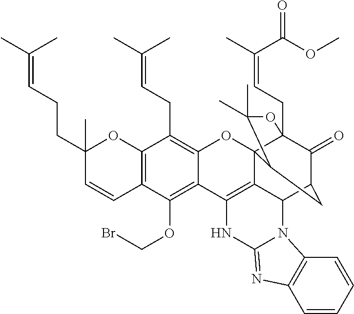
C12=C(C=CC(CCC=C(C)C)(C)O1)C(OCBr)=C1C(=C2CC=C(C)C)OC23C4(CC=C(C)C(OC)=O)C(=O)C(CC2C(C)(C)O4)C2C3=C1NC1=NC3=C(C=CC=C3)N21
